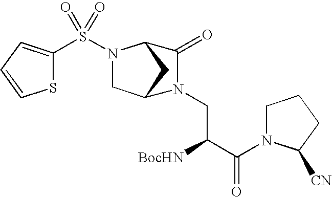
S1C(S(N2CC3CC2C(=O)N3CC(C(N2CCCC2[CN])=O)[BocHN])(=O)=O)=CC=C1
